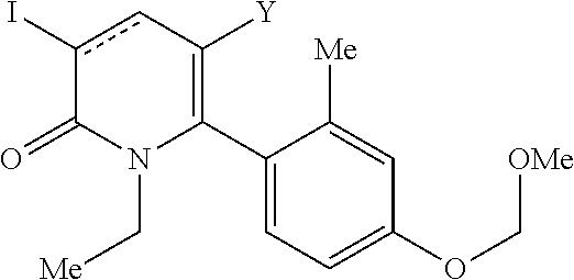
C1(C2=C([Y])cc(I)C(=O)N2C[Me])=CC=C(OC[OMe])C=C1[Me]
